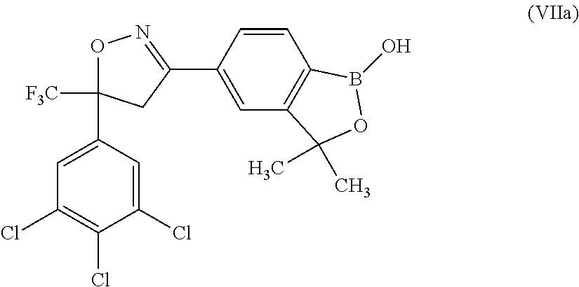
C1=CC(C2=NOC(C3=CC(Cl)=C(Cl)C(Cl)=C3)([F3C])C2)=CC2=C1B(O)OC2(C)C
